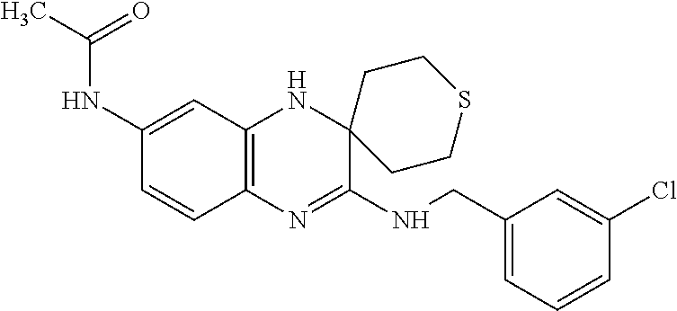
C12=C(N=C(NCC3=CC=CC(Cl)=C3)C3(N1)CCSCC3)C=CC(NC(C)=O)=C2
